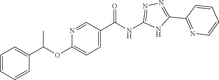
C(NC1=NN=C(C2=NC=CC=C2)N1)(=O)C1=CC=C(OC(C2=CC=CC=C2)C)N=C1
